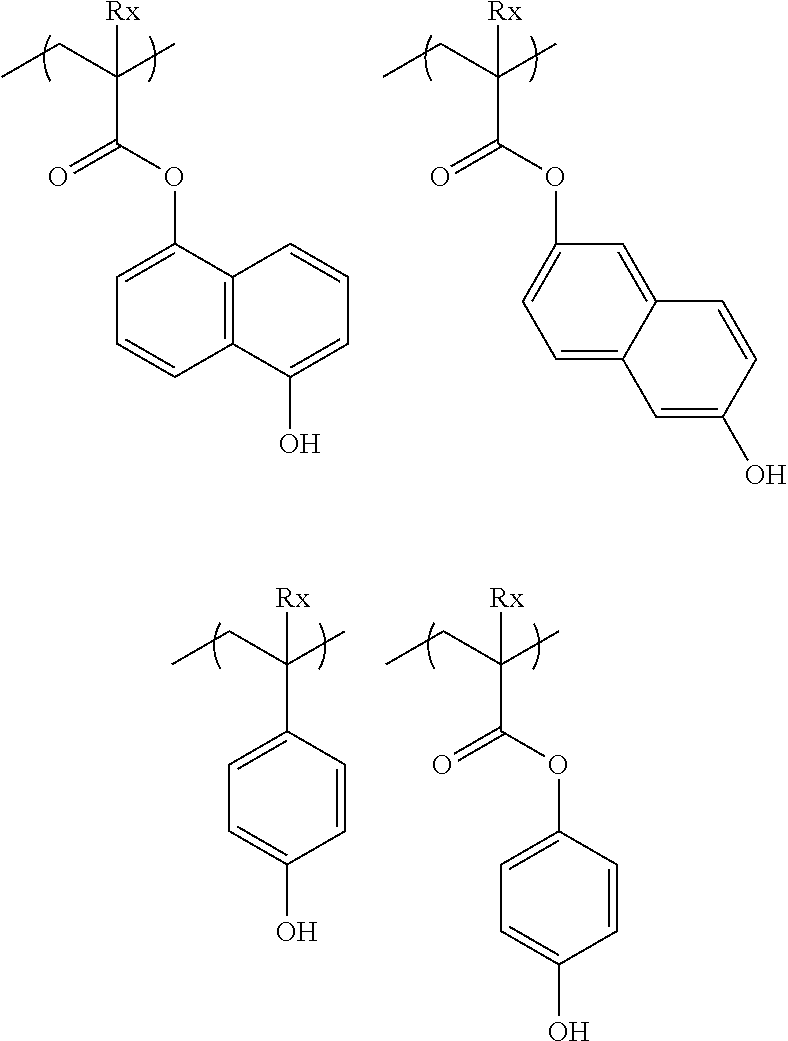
C(C(CC)(C)[Rx])(=O)OC1=CC=CC2=C1C=CC=C2O.C(C(CC)(C)[Rx])(=O)OC1=CC=C2C(=C1)C=CC(O)=C2.C1(C(CC)(C)[Rx])=CC=C(O)C=C1.C(C(CC)(C)[Rx])(OC1=CC=C(O)C=C1)=O
